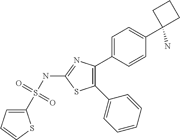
S(NC1=NC(C2=CC=C(C3(N)CCC3)C=C2)=C(C2=CC=CC=C2)S1)(=O)(=O)C1=CC=CS1
